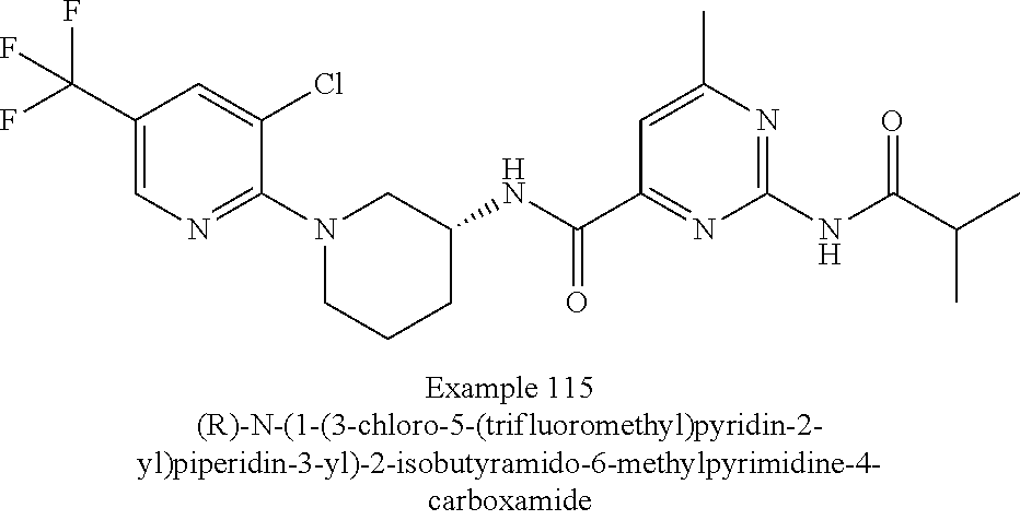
C1(C(F)(F)F)=CN=C(N2CCCC(NC(C3=NC(NC(C(C)C)=O)=NC(C)=C3)=O)C2)C(Cl)=C1
